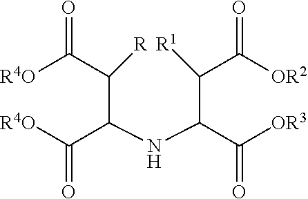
[R4O]C(C(C(C([R4O])=O)NC(C(C([OR2])=O)[R1])C([OR3])=O)[R])=O
